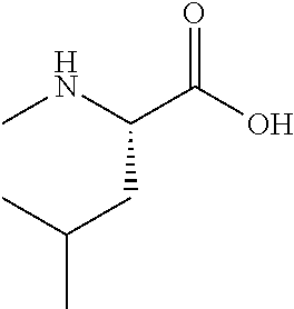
N(C(C(O)=O)CC(C)C)C
